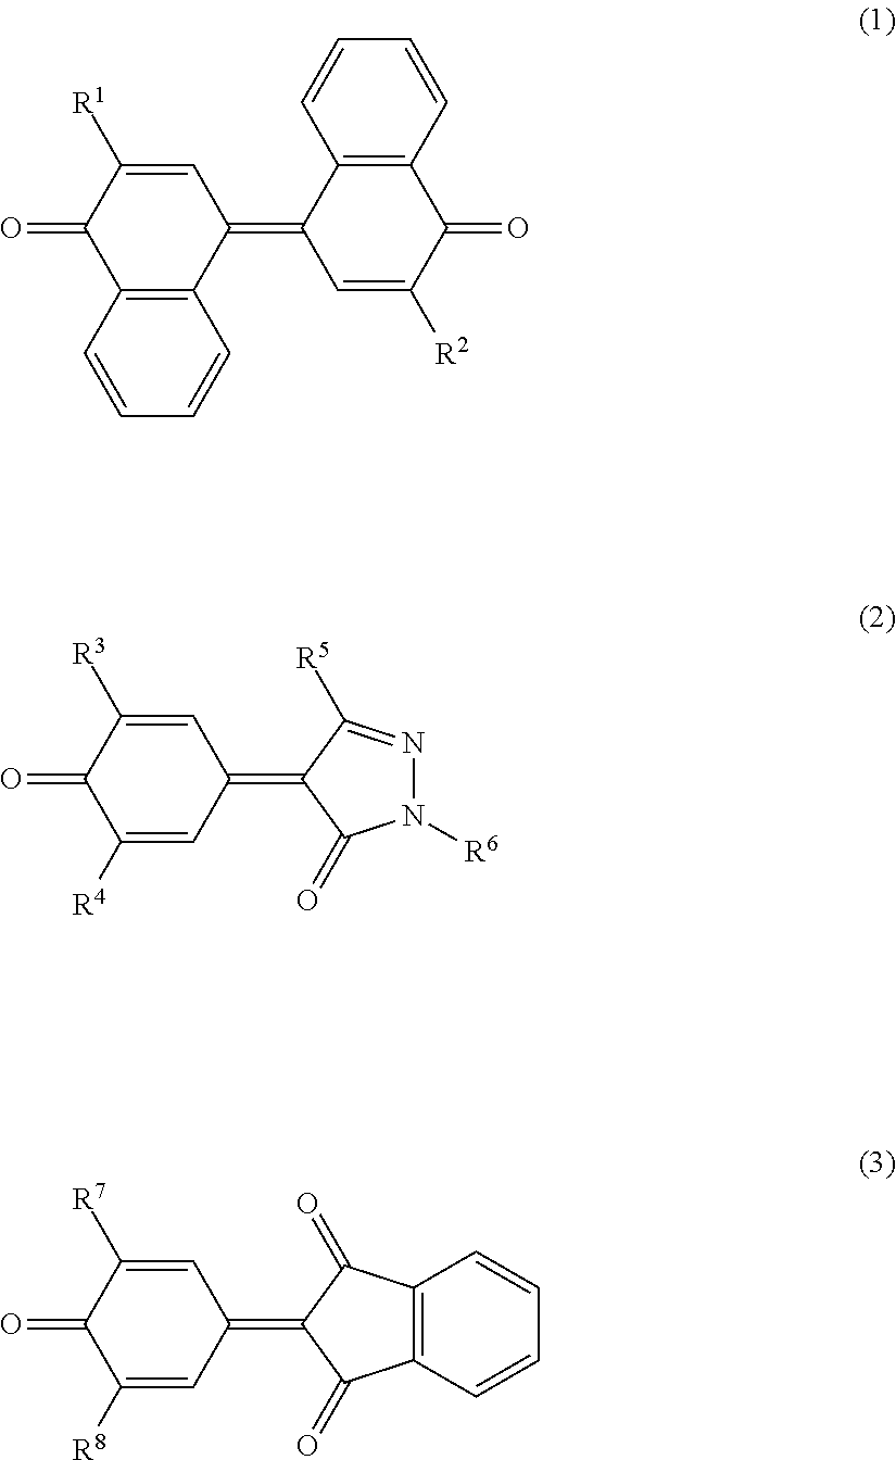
C12=C(C=CC=C1)C(=O)C([R1])=CC2=C1C=C([R2])C(=O)C2=C1C=CC=C2.C1=C([R3])C(=O)C([R4])=CC1=C1C(=O)N([R6])N=C1[R5].C1=C([R7])C(=O)C([R8])=CC1=C1C(=O)C2=C(C1=O)C=CC=C2
